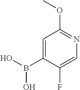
C1=C(B(O)O)C(F)=CN=C1OC
